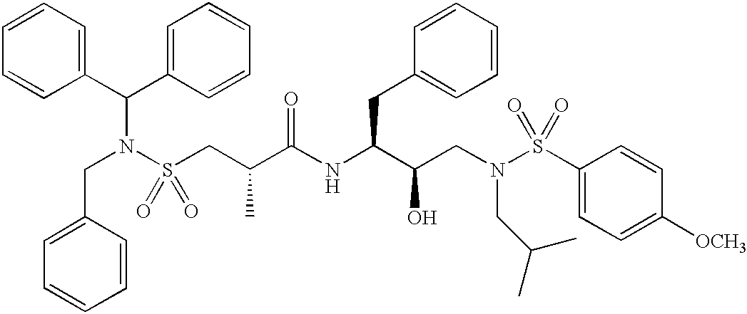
N(S(CC(C(NC(C(CN(S(C1=CC=C([OCH3])C=C1)(=O)=O)CC(C)C)O)CC1=CC=CC=C1)=O)C)(=O)=O)(C(C1=CC=CC=C1)C1=CC=CC=C1)CC1=CC=CC=C1
